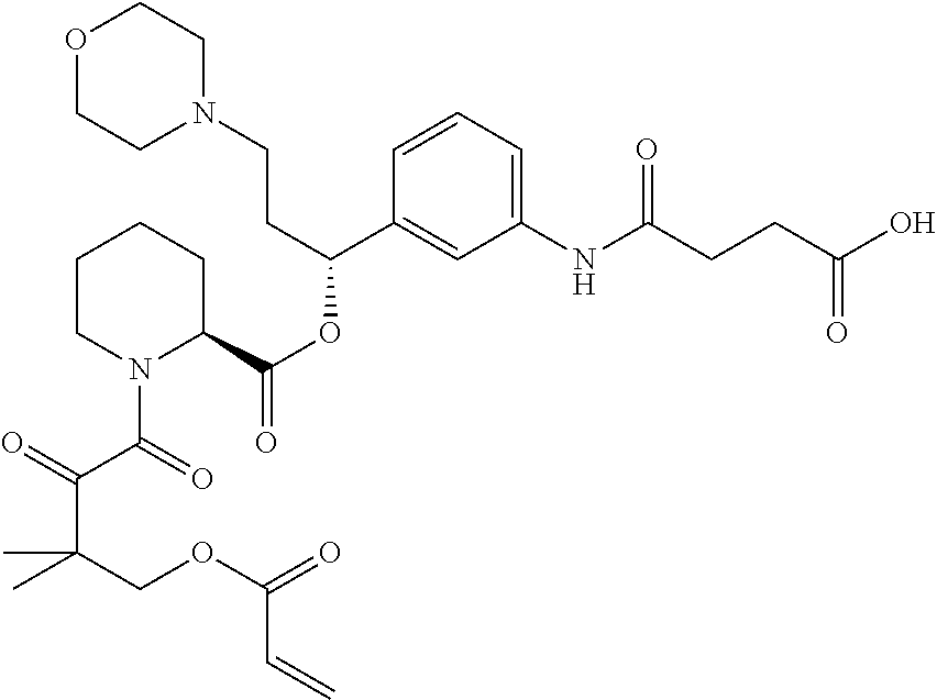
N1(CCC(OC(=O)C2CCCCN2C(=O)C(=O)C(COC(=O)C=C)(C)C)C2=CC(NC(CCC(O)=O)=O)=CC=C2)CCOCC1
